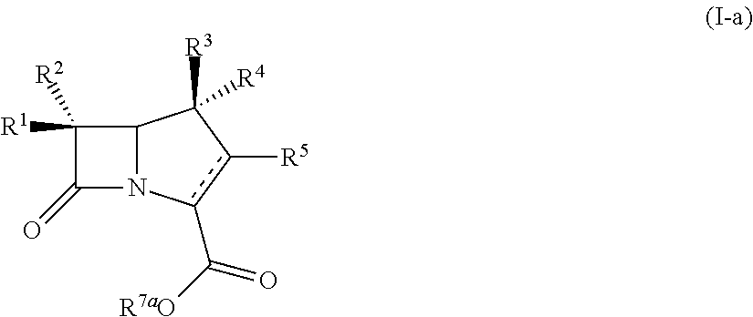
C1([R1])([R2])C(=O)N2C1C([R3])([R4])c([R5])c2C([R7aO])=O
